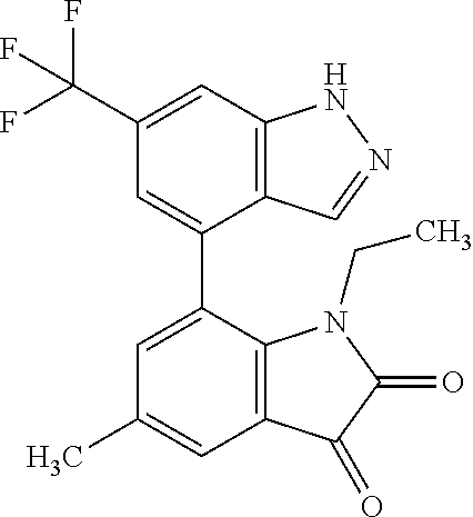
C12=C(C=C(C(F)(F)F)C=C1C1=CC(C)=CC3=C1N(CC)C(=O)C3=O)NN=C2
